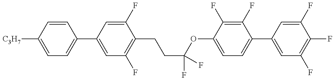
C1=C([C3H7])C=CC(C2=CC(F)=C(CCC(OC3=CC=C(C4=CC(F)=C(F)C(F)=C4)C(F)=C3F)(F)F)C(F)=C2)=C1
